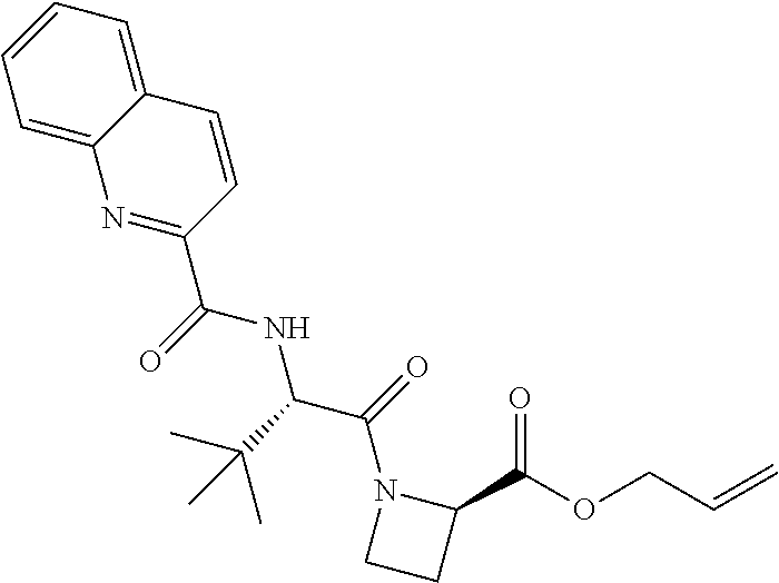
C1=C2C(=CC=C1)C=CC(C(=O)NC(C(N1CCC1C(OCC=C)=O)=O)C(C)(C)C)=N2
